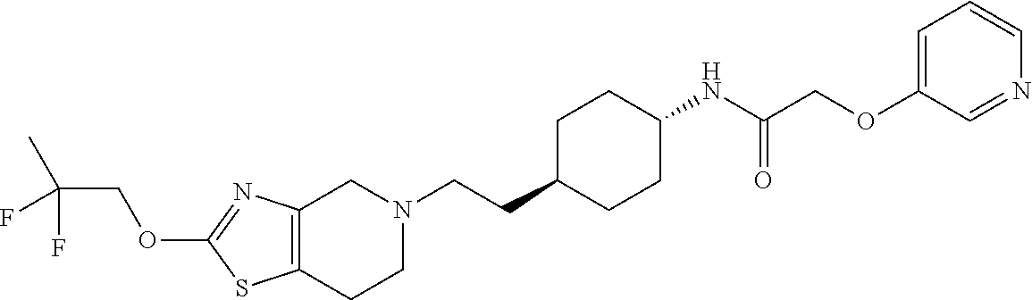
C12=C(CCN(CCC3CCC(NC(COC4=CC=CN=C4)=O)CC3)C1)SC(OCC(C)(F)F)=N2
